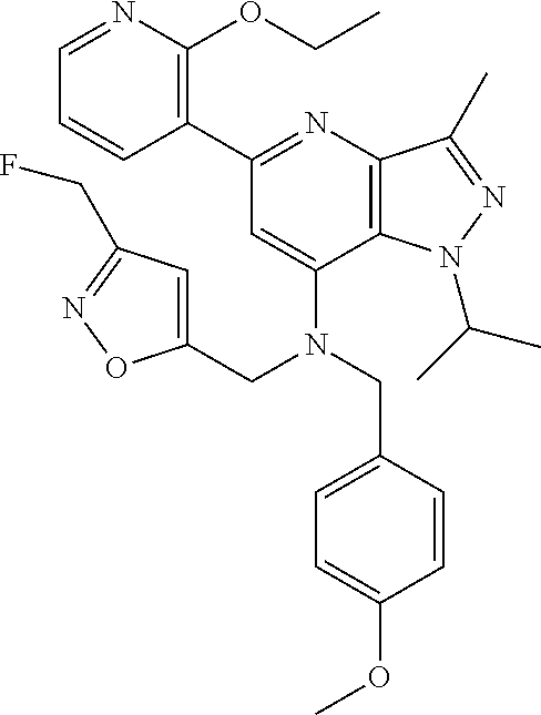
C1=NC(OCC)=C(C2=NC3=C(C(N(CC4=CC(CF)=NO4)CC4=CC=C(OC)C=C4)=C2)N(C(C)C)N=C3C)C=C1
